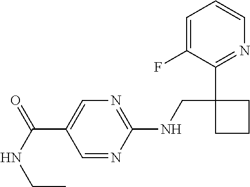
C1=C(F)C(C2(CNC3=NC=C(C(NCC)=O)C=N3)CCC2)=NC=C1
